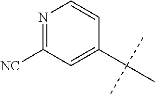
N1=C([NC])C=C(C(C)(C)C)C=C1
